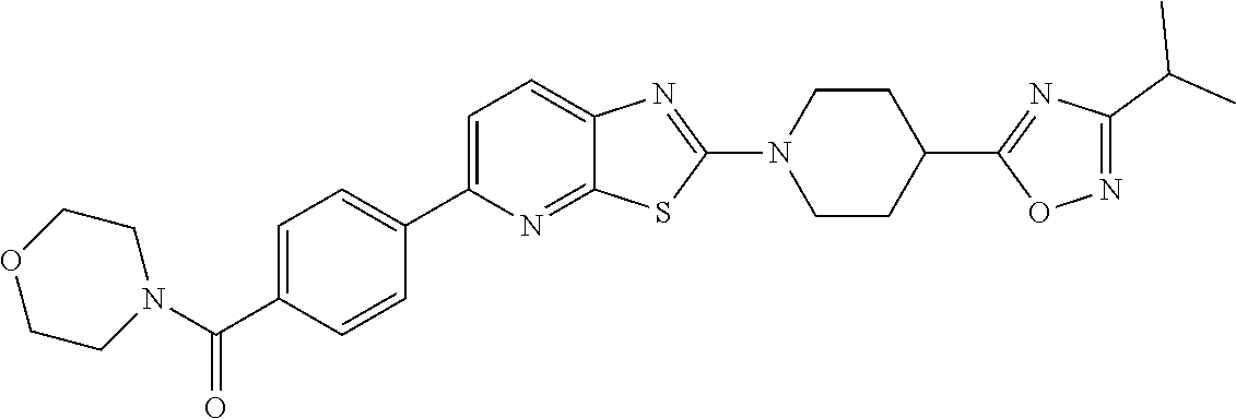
C1=C(C2=CC=C(C(N3CCOCC3)=O)C=C2)N=C2C(=C1)N=C(N1CCC(C3=NC(C(C)C)=NO3)CC1)S2
